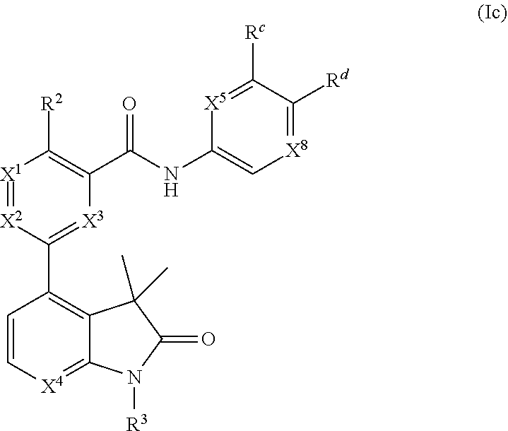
[X1]1=[X2]C(C2=C3C(=[X4]C=C2)N([R3])C(=O)C3(C)C)=[X3]C(C(NC2=C[X8]=C([Rd])C([Rc])=[X5]2)=O)=C1[R2]
